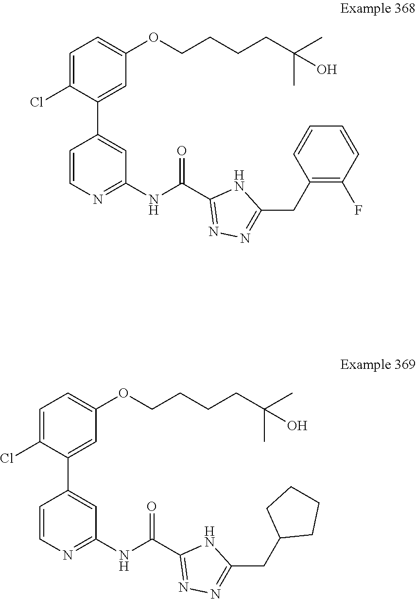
C1=C(Cl)C(C2=CC(NC(C3=NN=C(CC4=C(F)C=CC=C4)N3)=O)=NC=C2)=CC(OCCCCC(C)(C)O)=C1.C1=C(Cl)C(C2=CC(NC(C3=NN=C(CC4CCCC4)N3)=O)=NC=C2)=CC(OCCCCC(C)(C)O)=C1
